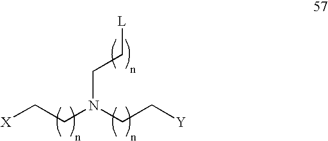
[X]CCN(CC[Y])CC[L]
